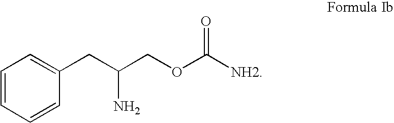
C1=CC=CC(CC(COC([NH2])=O)N)=C1
